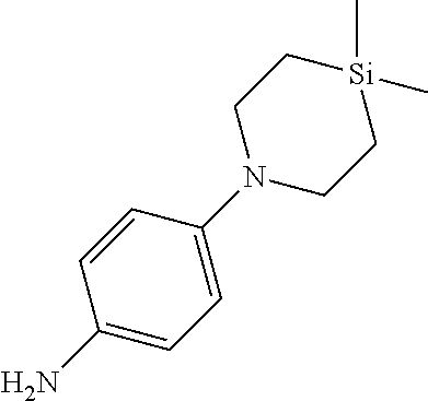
C1(N)=CC=C(N2CC[Si](C)(C)CC2)C=C1
